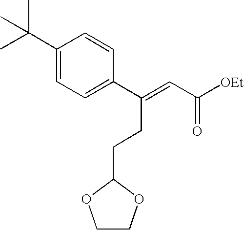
[OEt]C(C=C(C1=CC=C(C(C)(C)C)C=C1)CCC1OCCO1)=O
